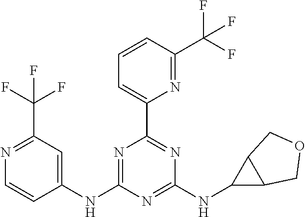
C1(NC2=CC(C(F)(F)F)=NC=C2)=NC(C2=CC=CC(C(F)(F)F)=N2)=NC(NC2C3C2COC3)=N1
